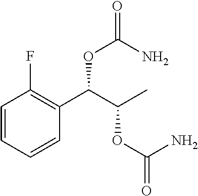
C1=CC=CC(C(C(C)OC(=O)N)OC(=O)N)=C1F
